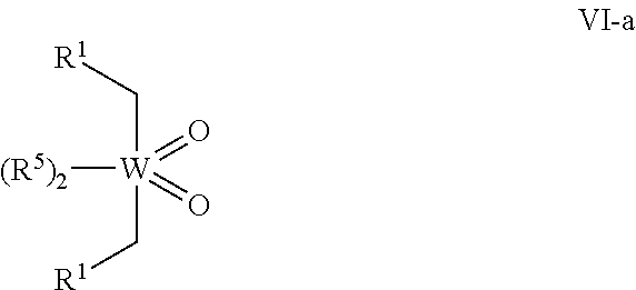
C([W](C[R1])(=O)([(R5)2])=O)[R1]
